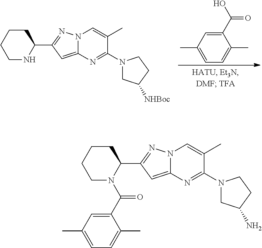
C1CCCC(C2=NN3C(=C2)N=C(N2CC(N)CC2)C(C)=C3)N1C(C1=CC(C)=CC=C1C)=O.C1=C(C)C=C(C(O)=O)C(C)=C1.C1NC(C2=NN3C(=C2)N=C(N2CC([NHBoc])CC2)C(C)=C3)CCC1
